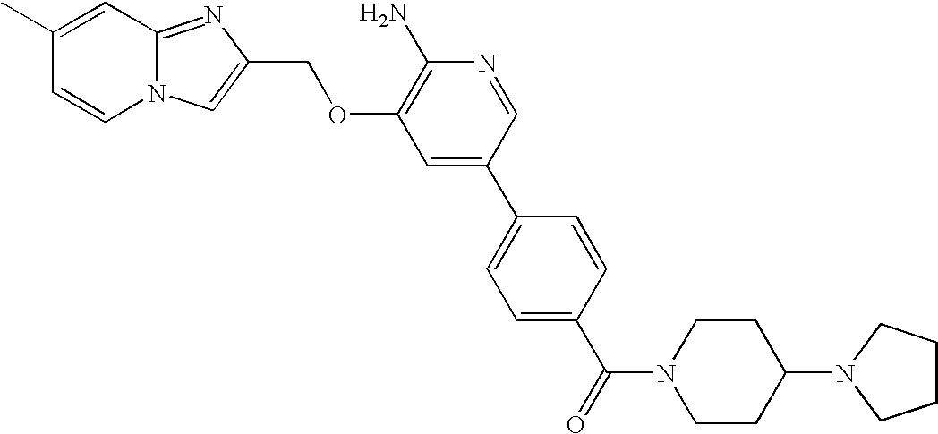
C1(C)=CC2=NC(COC3=C(N)N=CC(C4=CC=C(C(=O)N5CCC(N6CCCC6)CC5)C=C4)=C3)=CN2C=C1
